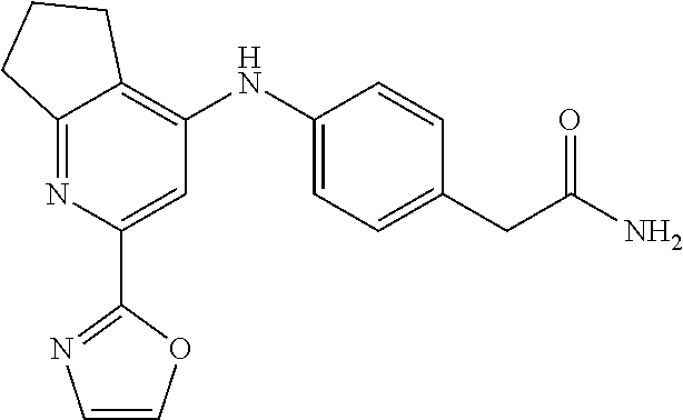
C12=NC(C3=NC=CO3)=CC(NC3=CC=C(CC(N)=O)C=C3)=C1CCC2
